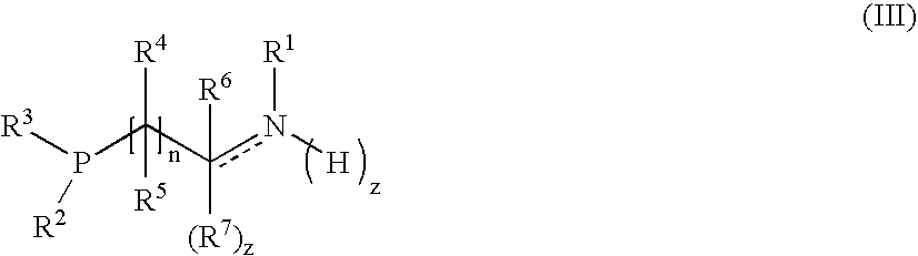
[R3]P(C(c(n([H])[R1])([R6])[(R7)z])([R4])[R5])[R2]
